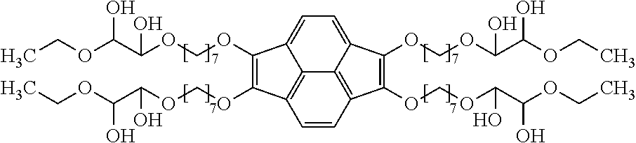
C1(OCOC(C(OCC)O)O)=C(OCOC(C(OCC)O)O)C2=C3C4=C(C(OCOC(C(OCC)O)O)=C(OCOC(C(OCC)O)O)C4=CC=C13)C=C2
